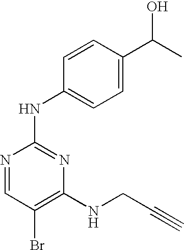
N1=CC(Br)=C(NCC#C)N=C1NC1=CC=C(C(C)O)C=C1
